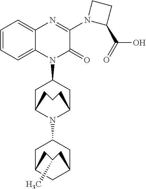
C1=CC=C2C(=C1)N=C(N1C(C(=O)O)CC1)C(=O)N2C1CC2N(C3CC4CC(C3)CC(C)C4)C(C1)CCC2
